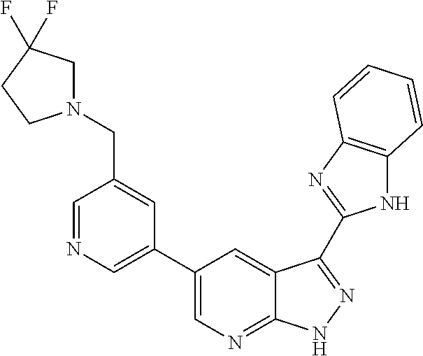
N1C2=C(N=C1C1=NNC3=NC=C(C4=CN=CC(CN5CC(F)(F)CC5)=C4)C=C31)C=CC=C2
